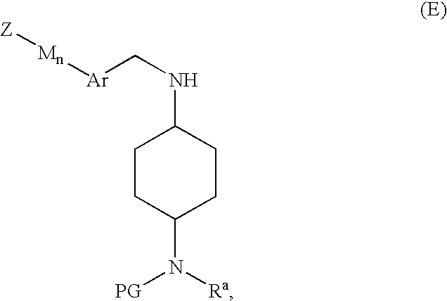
C1CC(N([Ra])[PG])CCC1NC[Ar][Mn][Z]
